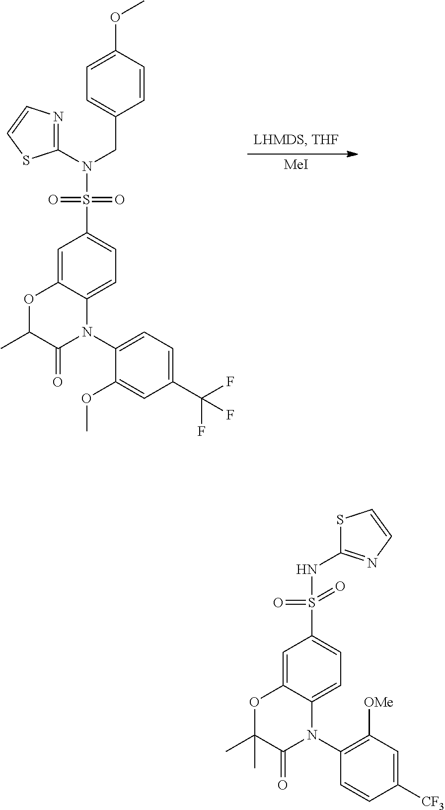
C1=CC(OC)=CC=C1CN(C1=NC=CS1)S(=O)(=O)C1=CC=C2C(=C1)OC(C)C(=O)N2C1=CC=C(C(F)(F)F)C=C1OC.[MeI].S1C(NS(=O)(=O)C2=CC=C3C(=C2)OC(C)(C)C(=O)N3C2=C([OMe])C=C([CF3])C=C2)=NC=C1
